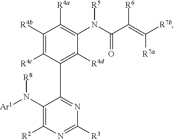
C1([R4b])=C([R4c])C(C2=NC([R3])=NC([R2])=C2N([R8])[Ar1])=C([R4d])C(N([R5])C(C(=C([R7b])[R7a])[R6])=O)=C1[R4a]
